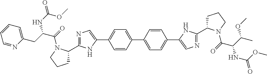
C1=CC(C2=CC=C(C3=CN=C(C4CCCN4C(C(C(C)OC)NC(=O)OC)=O)N3)C=C2)=CC=C1C1=CN=C(C2CCCN2C(C(CC2=CC=CC=N2)NC(=O)OC)=O)N1
